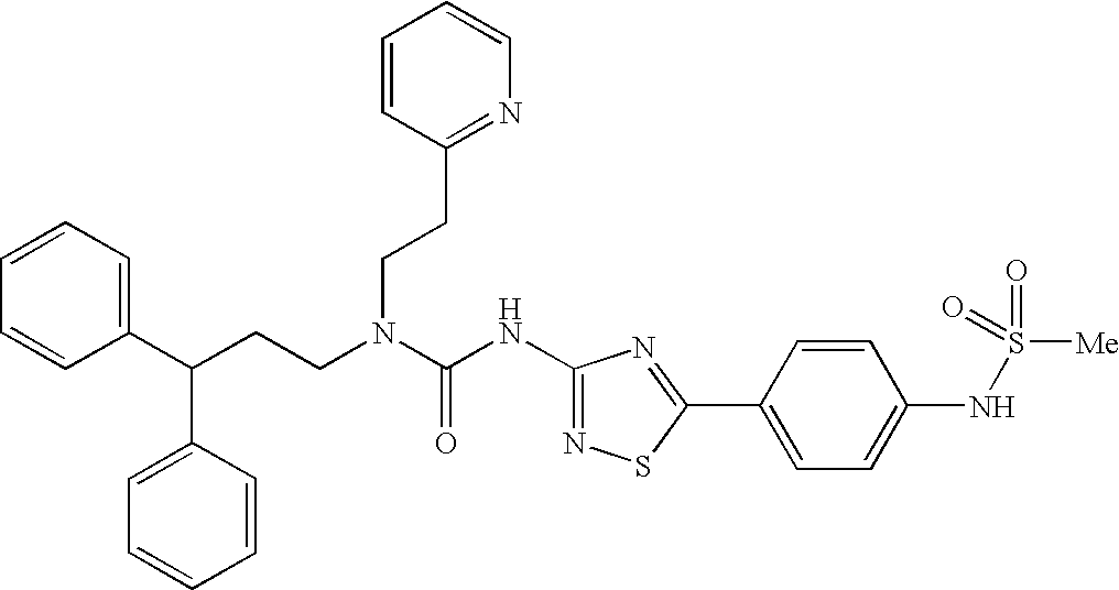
C1(C(CCN(C(NC2=NSC(C3=CC=C(NS([Me])(=O)=O)C=C3)=N2)=O)CCC2=NC=CC=C2)C2=CC=CC=C2)=CC=CC=C1
